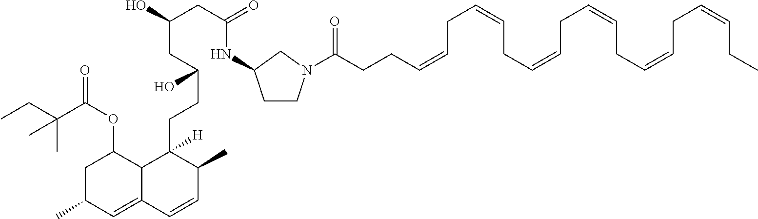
CCC(C(OC1CC(C)C=C2C1C(CCC(CC(CC(NC1CCN(C(CCC=CCC=CCC=CCC=CCC=CCC=CCC)=O)C1)=O)O)O)([H])C(C)C=C2)=O)(C)C
